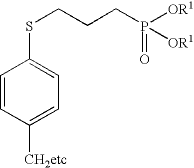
C1=CC([CH2etc])=CC=C1SCCCP([OR1])(=O)[OR1]
